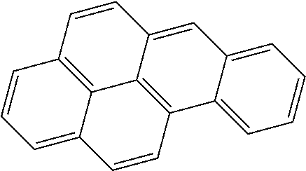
C1=C2C3=C(C=C1)C=CC1=CC4=CC=CC=C4C(=C31)C=C2
